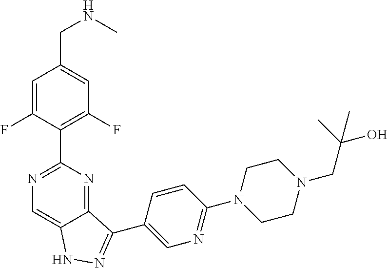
C1=C(F)C(C2=NC=C3C(=N2)C(C2=CN=C(N4CCN(CC(O)(C)C)CC4)C=C2)=NN3)=C(F)C=C1CNC
